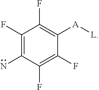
C1(F)=C(N)C(F)=C(F)C([A][L])=C1F
